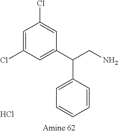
Cl.C1(C(CN)C2=CC=CC=C2)=CC(Cl)=CC(Cl)=C1
